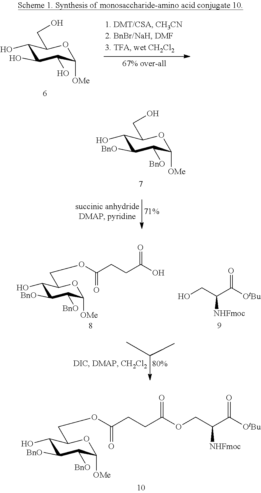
C1(O)C(O)C(O)C([OMe])OC1CO.C1(O)C([BnO])C([BnO])C([OMe])OC1CO.C1(O)C([BnO])C([BnO])C([OMe])OC1COC(CCC(O)=O)=O.OCC(C([OtBu])=O)[NHFmoc].C1(O)C([BnO])C([BnO])C([OMe])OC1COC(CCC(OCC(C([OtBu])=O)[NHFmoc])=O)=O
